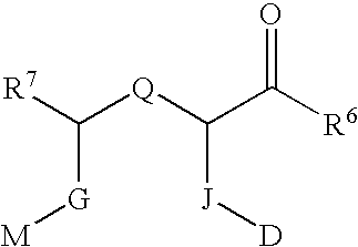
[R7]C([Q]C(C([R6])=O)[J][D])[G][M]
